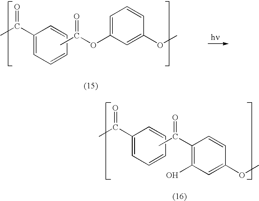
C1(C(C)=O)=CC=CC=C1.CC(=O)C1=C(O)C=C(OC)C=C1.C1(C(C)=O)=CC=CC=C1.CC(OC1=CC=CC(OC)=C1)=O
